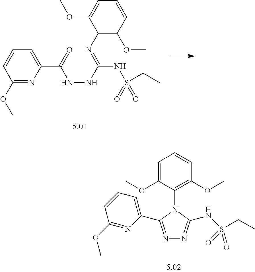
C1(N=C(NNC(C2=CC=CC(OC)=N2)=O)NS(=O)(=O)CC)=C(OC)C=CC=C1OC.N1=C(C2=CC=CC(OC)=N2)N(C2=C(OC)C=CC=C2OC)C(NS(=O)(=O)CC)=N1
